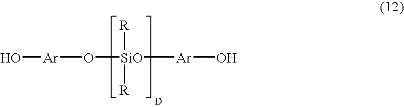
O([SiO]([R])([R])[Ar]O)[Ar]O.[D]
